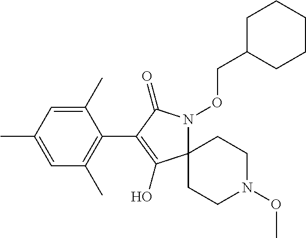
C1(C)=CC(C)=CC(C)=C1C1=C(O)C2(N(OCC3CCCCC3)C1=O)CCN(OC)CC2
